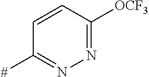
C1=CC([OCF3])=NN=C1[#]
